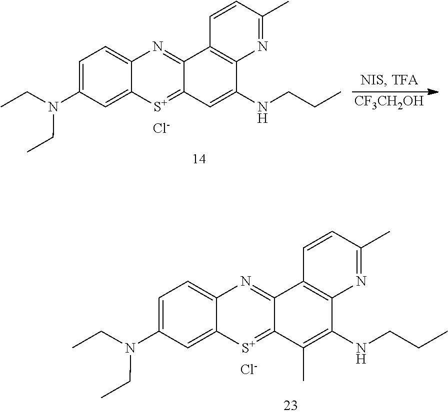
C1=C(N(CC)CC)C=C2C(=C1)N=C1C(=[S+]2)C(C)=C(NCCC)C2=C1C=CC(C)=N2.[Cl-].C1=C(N(CC)CC)C=C2C(=C1)N=C1C(=[S+]2)C=C(NCCC)C2=C1C=CC(C)=N2.[Cl-].[CF3CH2OH]
